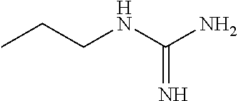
CCCNC(N)=N
